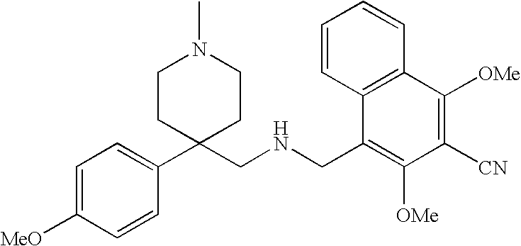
C1(C2(CNCC3=C([OMe])C([CN])=C([OMe])C4=C3C=CC=C4)CCN(C)CC2)=CC=C([MeO])C=C1
